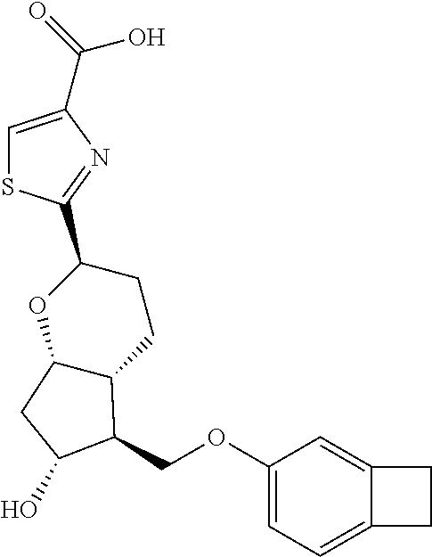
C1=C(C(=O)O)N=C(C2CCC3C(O2)CC(O)C3COC2=CC=C3C(=C2)CC3)S1
